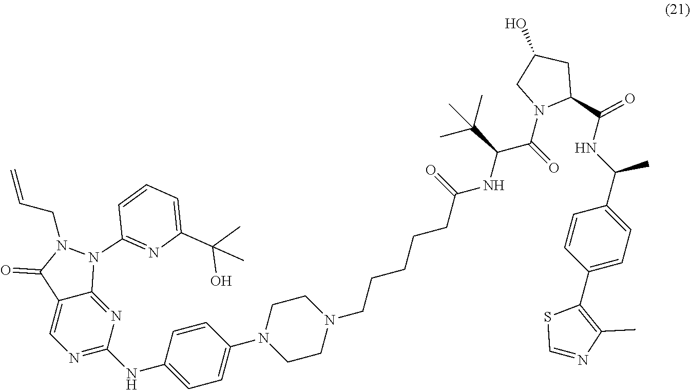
C1CN(CCCCCC(NC(C(C)(C)C)C(N2C(C(NC(C3=CC=C(C4=C(C)N=CS4)C=C3)C)=O)CC(O)C2)=O)=O)CCN1C1=CC=C(NC2=NC=C3C(=N2)N(C2=NC(C(O)(C)C)=CC=C2)N(CC=C)C3=O)C=C1
